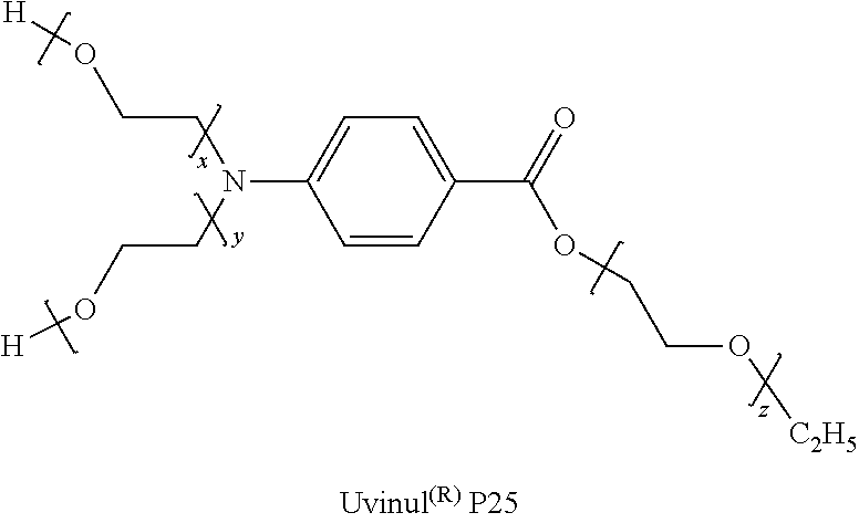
C1=CC(C(=O)OCCO[C2H5])=CC=C1N(CCO[H])CCO[H]
